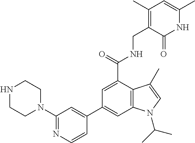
C12=C(C(C(=O)NCC3=C(C)C=C(C)NC3=O)=CC(C3=CC(N4CCNCC4)=NC=C3)=C1)C(C)=CN2C(C)C
